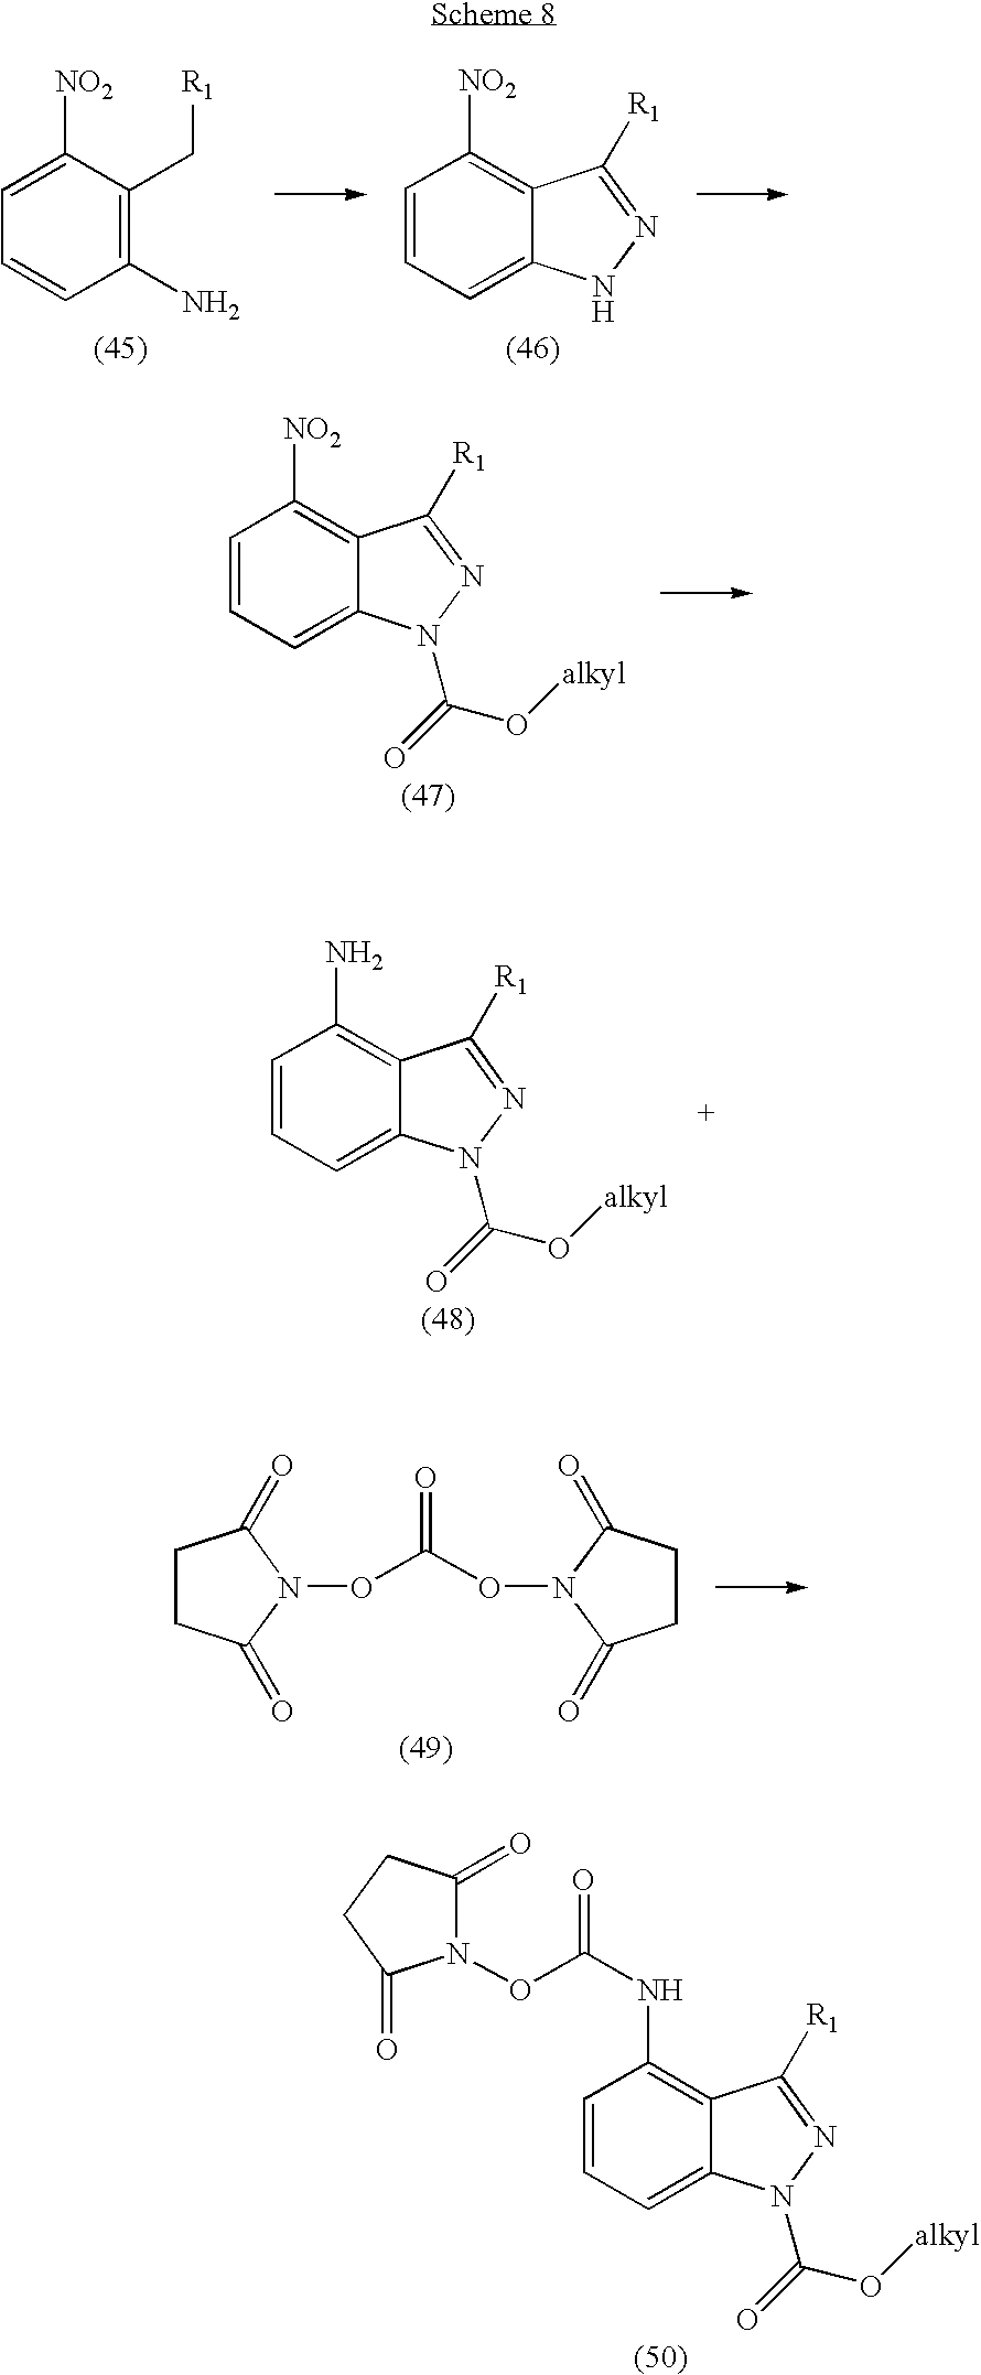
C1=C([NO2])C(C[R1])=C(N)C=C1.C1=CC=C2C(=C1[NO2])C([R1])=NN2.C1=CC=C2C(=C1[NO2])C([R1])=NN2C(O[alkyl])=O.C1=CC=C2C(=C1N)C([R1])=NN2C(O[alkyl])=O.C1CC(=O)N(OC(ON2C(=O)CCC2=O)=O)C1=O.C1=CC=C2C(=C1NC(=O)ON1C(=O)CCC1=O)C([R1])=NN2C(O[alkyl])=O
